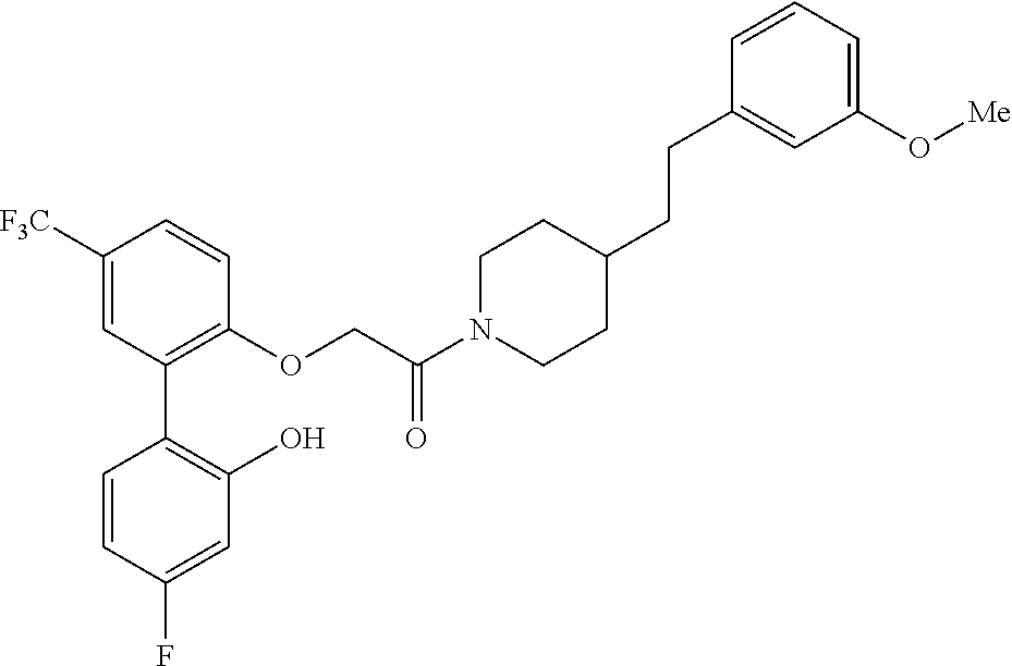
C1([F3C])=CC(C2=C(O)C=C(F)C=C2)=C(OCC(N2CCC(CCC3=CC(O[Me])=CC=C3)CC2)=O)C=C1
